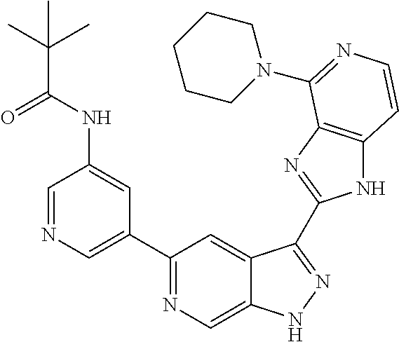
C1=NC=C(C2=NC=C3C(=C2)C(C2=NC4=C(N2)C=CN=C4N2CCCCC2)=NN3)C=C1NC(C(C)(C)C)=O
